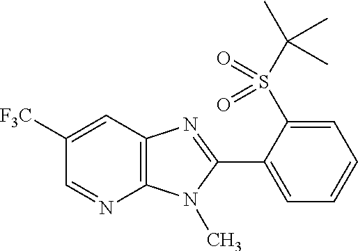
C1=NC2=C(C=C1[F3C])N=C(C1=CC=CC=C1S(C(C)(C)C)(=O)=O)N2C
